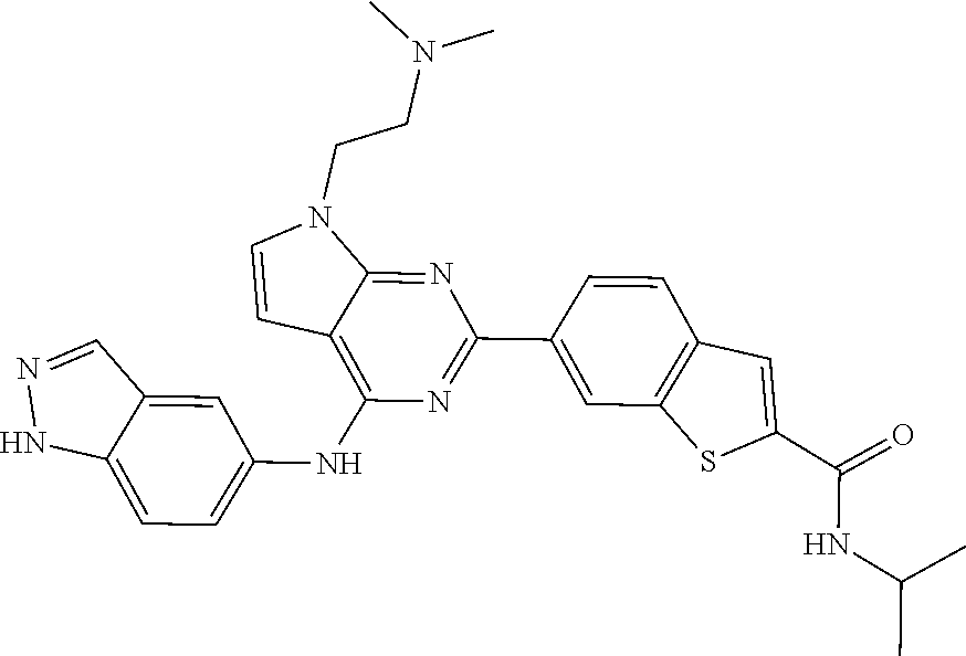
C1(NC2=CC=C3NN=CC3=C2)=C2C=CN(CCN(C)C)C2=NC(C2=CC3=C(C=C2)C=C(C(=O)NC(C)C)S3)=N1
